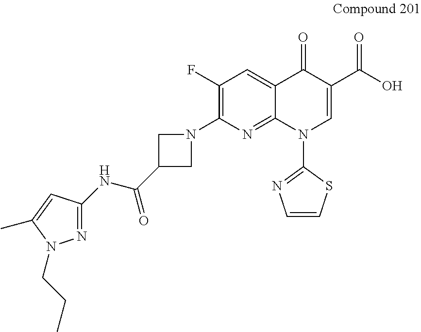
C1(F)=C(N2CC(C(NC3=NN(CCC)C(C)=C3)=O)C2)N=C2C(=C1)C(=O)C(C(O)=O)=CN2C1=NC=CS1
